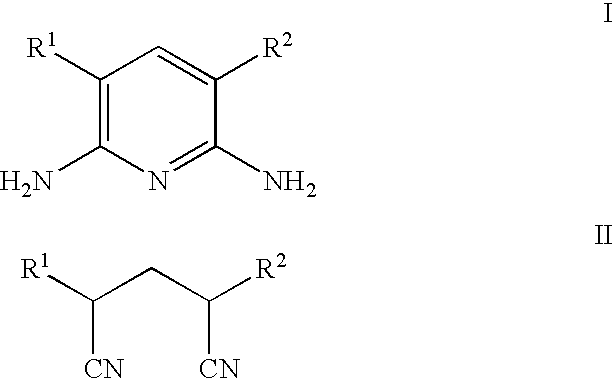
C1([R1])=C(N)N=C(N)C([R2])=C1.[R1]C(CC([R2])[CN])[CN]
